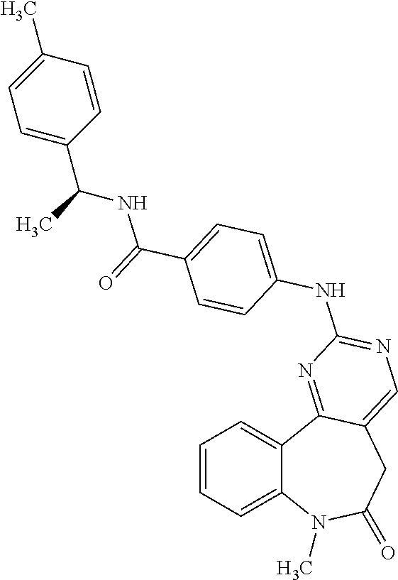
C1=CC=C2C(=C1)C1=NC(NC3=CC=C(C(=O)NC(C4=CC=C(C)C=C4)C)C=C3)=NC=C1CC(=O)N2C
